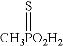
[CH3PO2H2]=S
